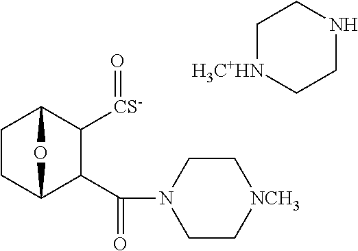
C1CC2C(C(=O)N3CC[NCH3]CC3)C([CS-]=O)C1O2.C1[H3C+HN]CCNC1
